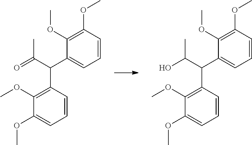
OC(C(C1=CC=CC(OC)=C1OC)C1=C(OC)C(OC)=CC=C1)C.O=C(C(C1=CC=CC(OC)=C1OC)C1=C(OC)C(OC)=CC=C1)C
